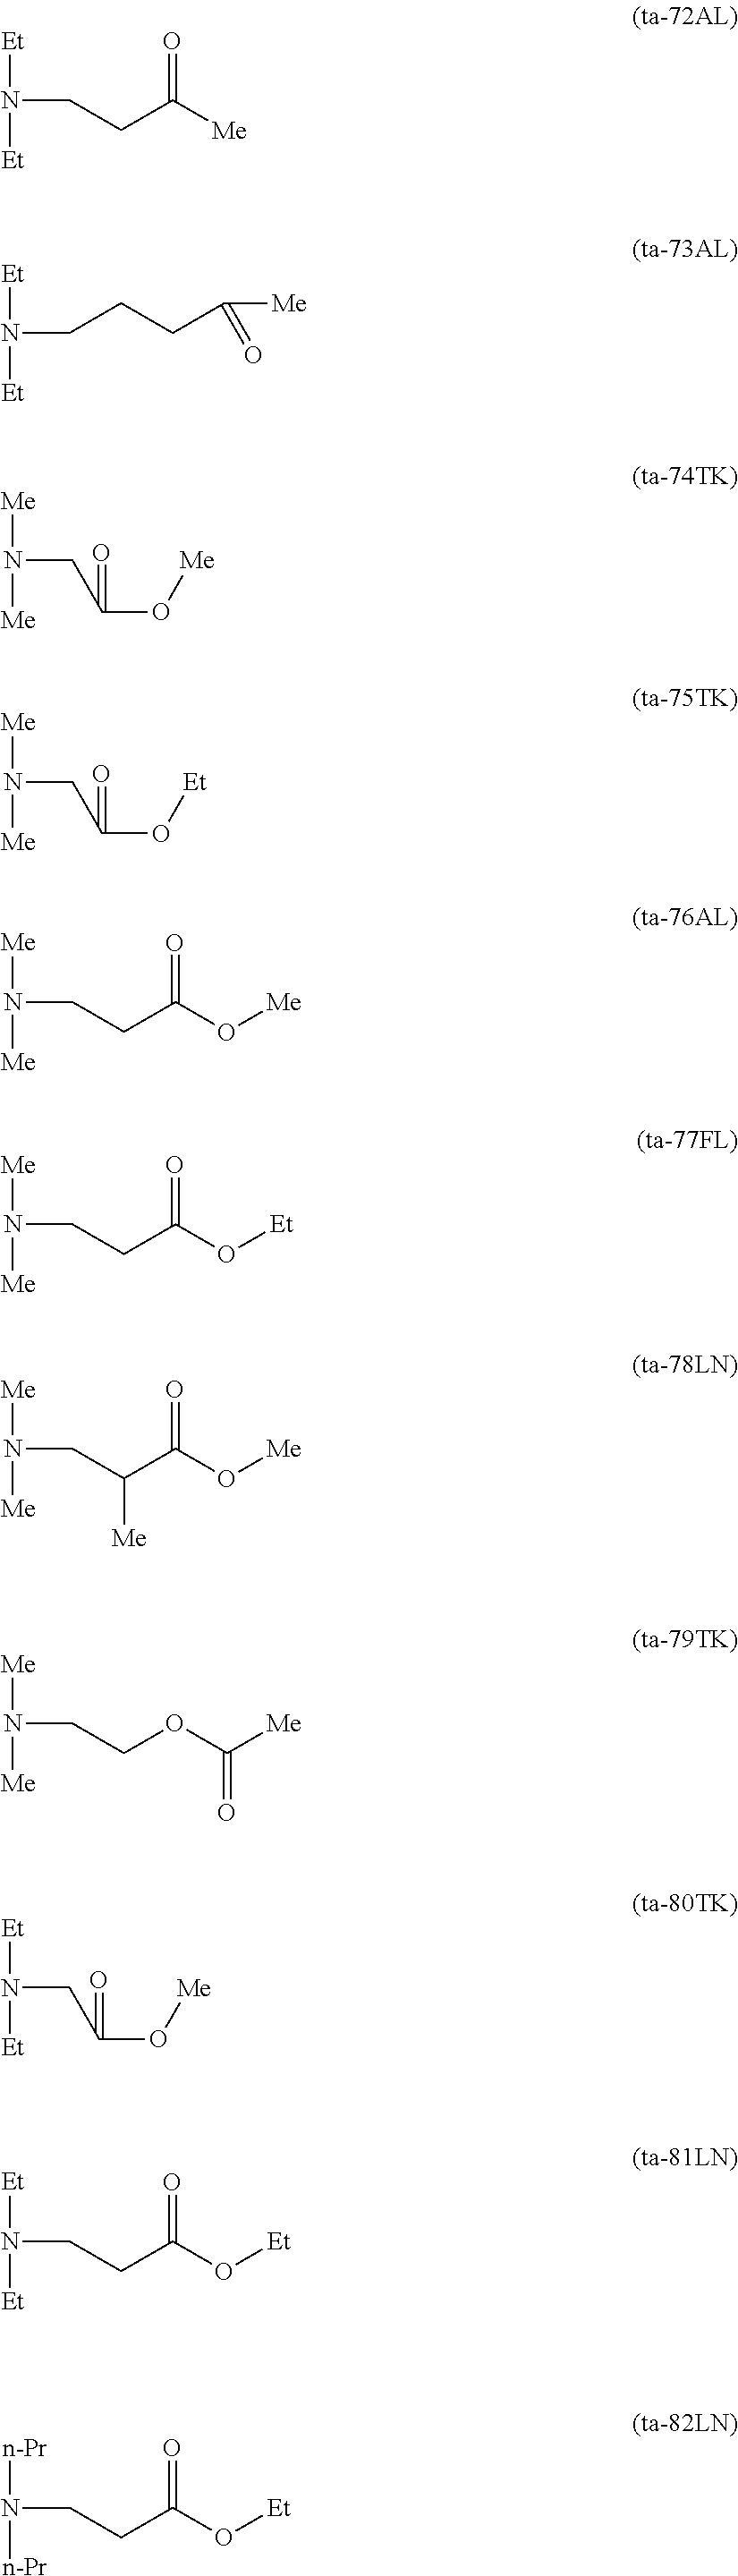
[Et]N([Et])CCC([Me])=O.[Et]N([Et])CCCC([Me])=O.[Me]N([Me])CC(O[Me])=O.[Me]N([Me])CC(O[Et])=O.[Me]N([Me])CCC(O[Me])=O.[Me]N([Me])CCC(O[Et])=O.[Me]N([Me])CC(C(O[Me])=O)[Me].[Me]N([Me])CCOC([Me])=O.[Et]N([Et])CC(O[Me])=O.[Et]N([Et])CCC(O[Et])=O.[n-Pr]N([n-Pr])CCC(O[Et])=O
